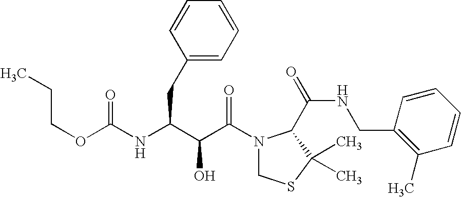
O(C(=O)NC(CC1=CC=CC=C1)C(C(N1CSC(C)(C)C1C(NCC1=C(C)C=CC=C1)=O)=O)O)CCC
